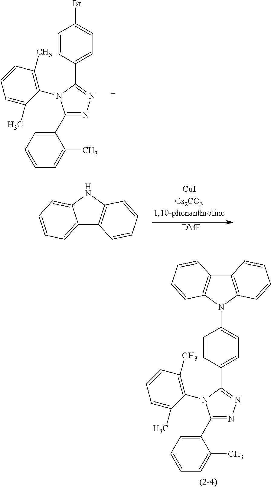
C1=CC(C2=NN=C(C3=CC=CC=C3C)N2C2=C(C)C=CC=C2C)=CC=C1Br.C12=CC=CC=C1NC1=C2C=CC=C1.[DMF].C1=CC(C2=NN=C(C3=CC=CC=C3C)N2C2=C(C)C=CC=C2C)=CC=C1N1C2=C(C3=C1C=CC=C3)C=CC=C2
